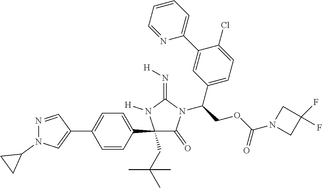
C1(C2=CC=C(C3=CN(C4CC4)N=C3)C=C2)(CC(C)(C)C)C(=O)N(C(COC(N2CC(F)(F)C2)=O)C2=CC=C(Cl)C(C3=CC=CC=N3)=C2)C(=N[H])N1[H]
